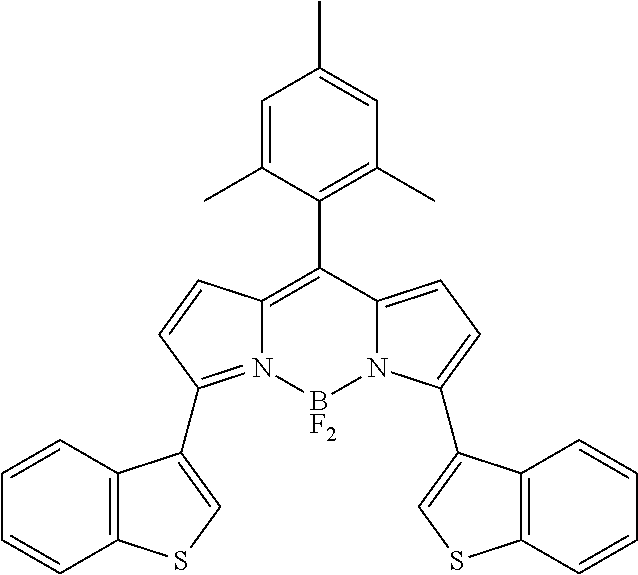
C12=C(C3=C(C)C=C(C)C=C3C)C3=CC=C(C4=CSC5=C4C=CC=C5)N3[BF2]N1=C(C1=CSC3=C1C=CC=C3)C=C2
